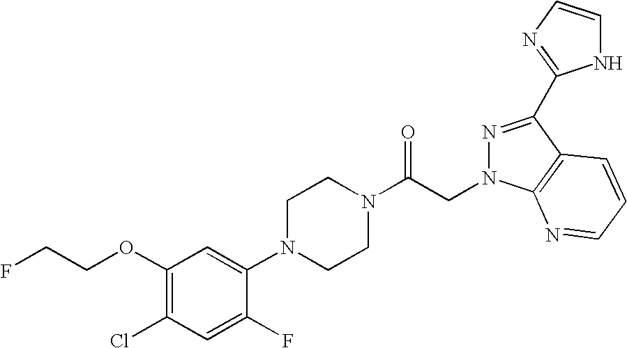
C1(OCCF)=C(Cl)C=C(F)C(N2CCN(C(CN3N=C(C4=NC=CN4)C4=C3N=CC=C4)=O)CC2)=C1
